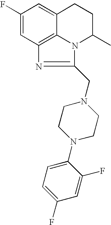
C1(F)=CC2=C3C(=C1)CCC(C)N3C(CN1CCN(C3=CC=C(F)C=C3F)CC1)=N2
